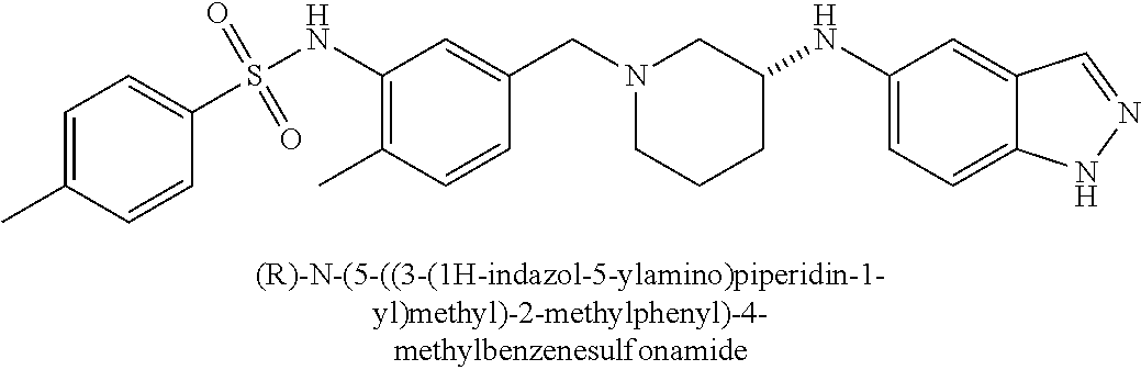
C(N1CCCC(NC2=CC=C3C(=C2)C=NN3)C1)C1=CC(NS(C2=CC=C(C)C=C2)(=O)=O)=C(C)C=C1
